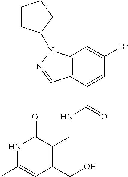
O=C1C(CNC(C2=CC(Br)=CC3=C2C=NN3C2CCCC2)=O)=C(CO)C=C(C)N1
